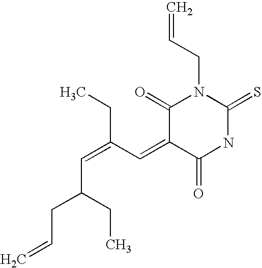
O=C1C(=CC(CC)=CC(CC)CC=C)C(=O)N(CC=C)C(=S)N1
